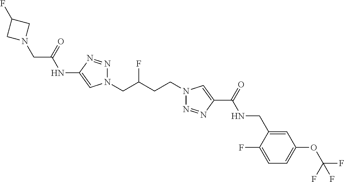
C1(NC(CN2CC(F)C2)=O)=CN(CC(CCN2N=NC(C(=O)NCC3=CC(OC(F)(F)F)=CC=C3F)=C2)F)N=N1
